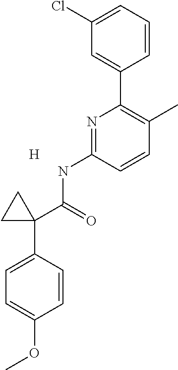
C1(Cl)=CC=CC(C2=C(C)C=CC(NC(=O)C3(C4=CC=C(OC)C=C4)CC3)=N2)=C1.[H]
